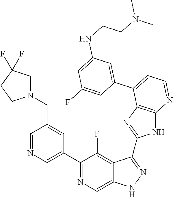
C1=NC=C(C2=NC=C3C(=C2F)C(C2=NC4=C(N2)N=CC=C4C2=CC(NCCN(C)C)=CC(F)=C2)=NN3)C=C1CN1CC(F)(F)CC1
